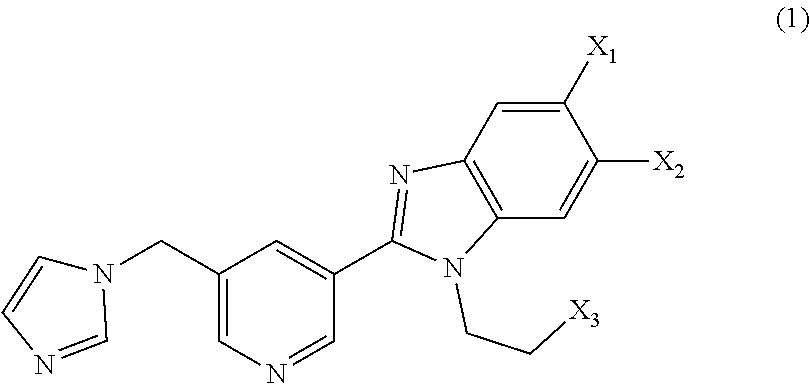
C1(CN2C=CN=C2)=CN=CC(C2=NC3=C(N2CC[X3])C=C([X2])C([X1])=C3)=C1
